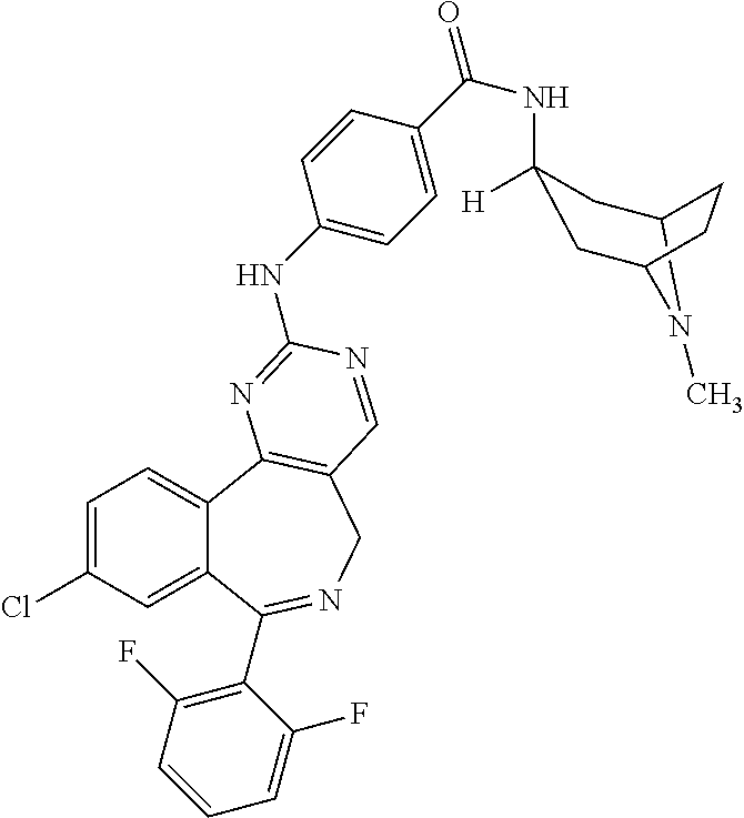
C1=C(Cl)C=C2C(=C1)C1=C(CN=C2C2=C(F)C=CC=C2F)C=NC(NC2=CC=C(C(=O)NC3([H])CC4CCC(C3)N4C)C=C2)=N1
